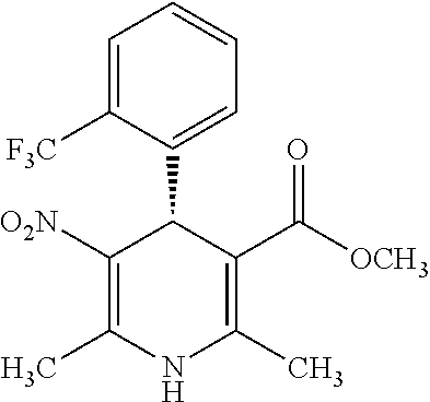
C1(C2C([NO2])=C(C)NC(C)=C2C(=O)[OCH3])=CC=CC=C1[CF3]
